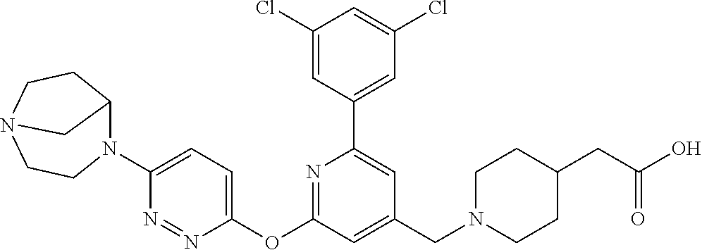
C1(Cl)=CC(C2=CC(CN3CCC(CC(O)=O)CC3)=CC(OC3=CC=C(N4C5CCN(CC4)C5)N=N3)=N2)=CC(Cl)=C1
